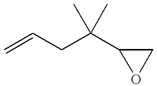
C=CCC(C1OC1)(C)C
